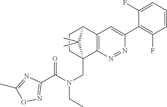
C12=C(N=NC(C3=C(F)C=CC=C3F)=C1)C1(CN(CC)C(C3=NOC(C)=N3)=O)CCC2C1(C)C
